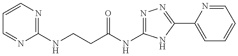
C1=CN=C(NCCC(NC2=NN=C(C3=CC=CC=N3)N2)=O)N=C1
